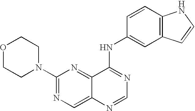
O1CCN(C2=NC=C3C(=N2)C(NC2=CC4=C(C=C2)NC=C4)=NC=N3)CC1
